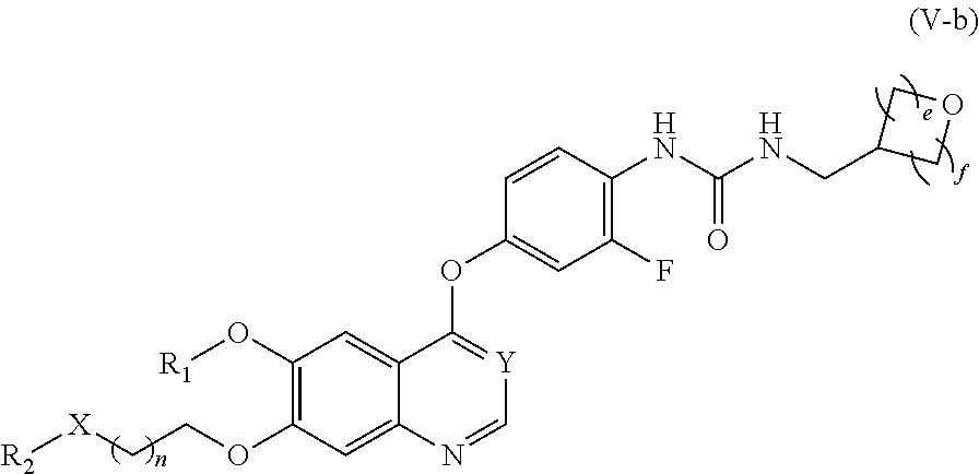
C1(O[R1])=C(OCC[X][R2])C=C2C(=C1)C(OC1=CC(F)=C(NC(NCC3COC3)=O)C=C1)=[Y]C=N2
